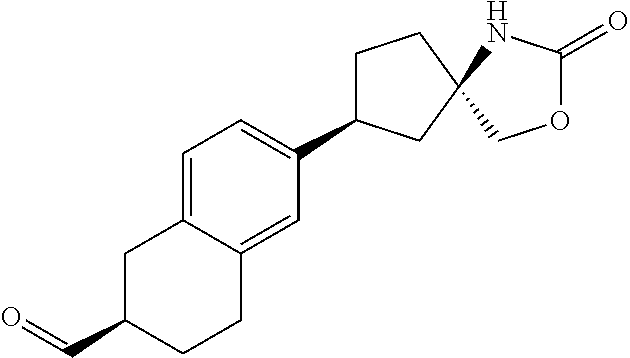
C1=C2C(=CC(C3CCC4(C3)COC(=O)N4)=C1)CCC(C=O)C2
